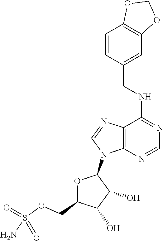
N(C1=NC=NC2=C1N=CN2C1OC(COS(N)(=O)=O)C(O)C1O)CC1=CC2=C(C=C1)OCO2
